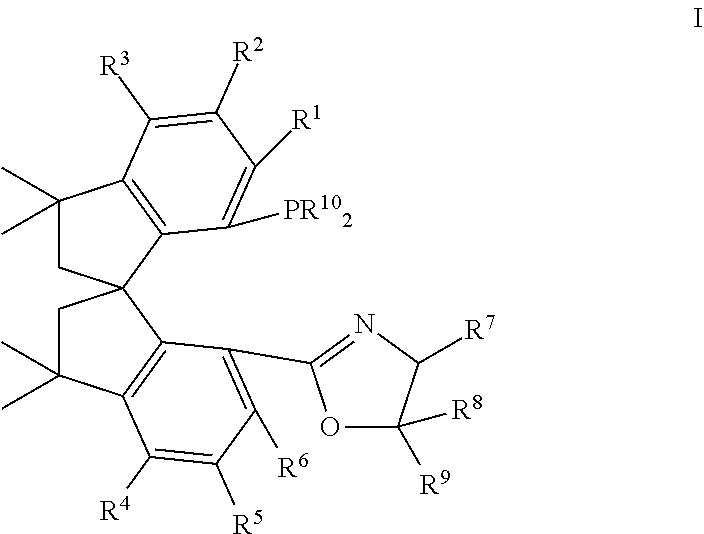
C1(C)(C)CC2(C3=C1C([R3])=C([R2])C([R1])=C3[PR102])CC(C)(C)C1=C2C(C2=NC([R7])C([R9])([R8])O2)=C([R6])C([R5])=C1[R4]
